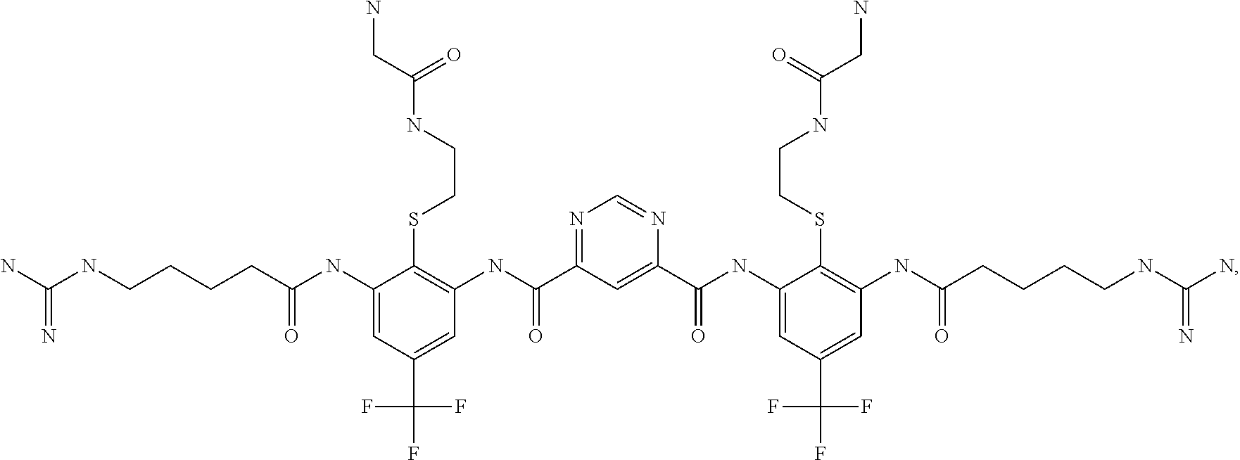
N1=C(C(NC2=C(SCCNC(CN)=O)C(NC(CCCCNC(N)=N)=O)=CC(C(F)(F)F)=C2)=O)C=C(C(NC2=CC(C(F)(F)F)=CC(NC(CCCCNC(N)=N)=O)=C2SCCNC(CN)=O)=O)N=C1
